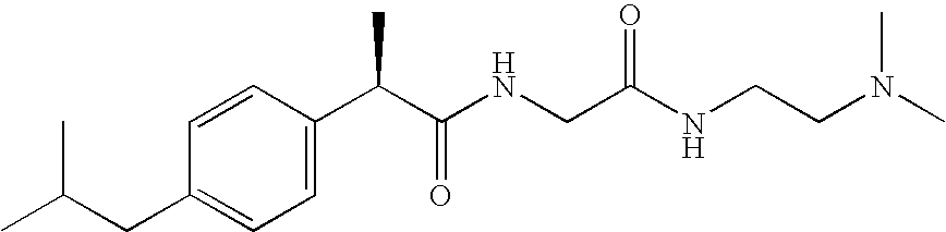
C1=CC(C(C(NCC(NCCN(C)C)=O)=O)C)=CC=C1CC(C)C
